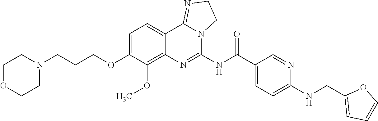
C1OCCN(CCCOC2=CC=C3C(=C2OC)N=C(NC(C2=CC=C(NCC4=CC=CO4)N=C2)=O)N2C3=NCC2)C1
